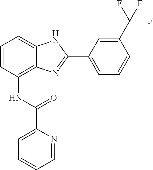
C1=CC(NC(C2=CC=CC=N2)=O)=C2C(=C1)NC(C1=CC=CC(C(F)(F)F)=C1)=N2
